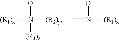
[(R1)x]N([(R2)y])(O)[(R3)z].N([(R1)x])(O)=C
